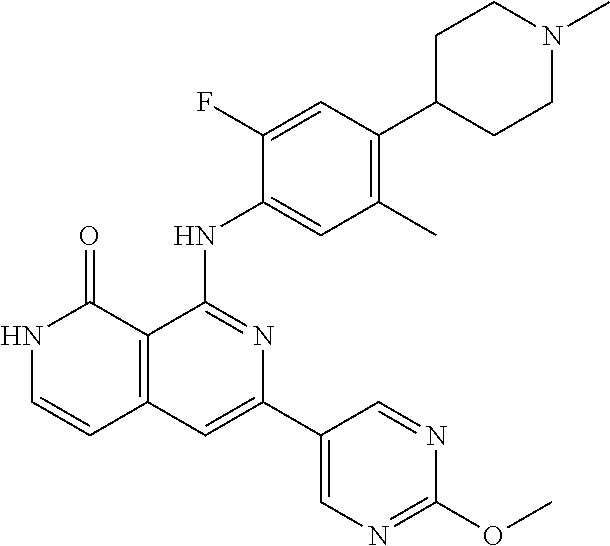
C1=C(F)C(NC2=NC(C3=CN=C(OC)N=C3)=CC3=C2C(=O)NC=C3)=CC(C)=C1C1CCN(C)CC1
